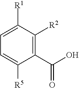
C1=C([R1])C([R2])=C(C(O)=O)C([R5])=C1
